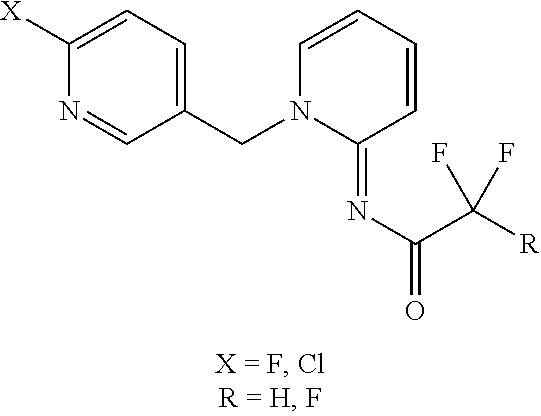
C1(CN2C(=NC(=O)C(F)(F)[R])C=CC=C2)=CC=C([X])N=C1
